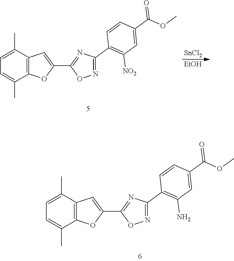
C1=C(C)C2=C(C(C)=C1)OC(C1=NC(C3=C([NO2])C=C(C(OC)=O)C=C3)=NO1)=C2.[SnCl2].[EtOH].C1=C(C)C2=C(C(C)=C1)OC(C1=NC(C3=C(N)C=C(C(OC)=O)C=C3)=NO1)=C2
